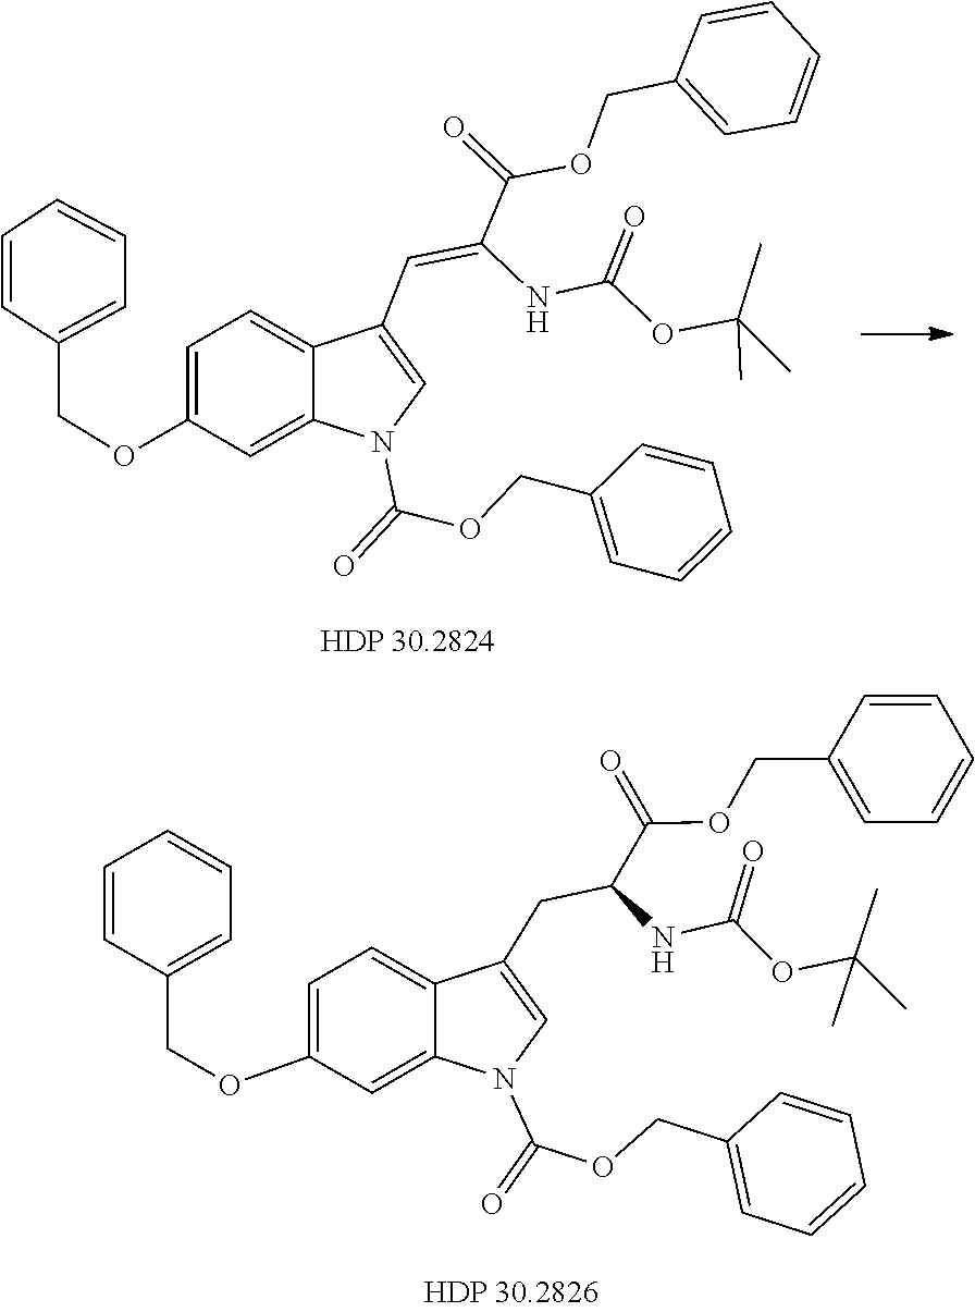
C1(COC2=CC=C3C(=C2)N(C(=O)OCC2=CC=CC=C2)C=C3C=C(NC(OC(C)(C)C)=O)C(OCC2=CC=CC=C2)=O)=CC=CC=C1.C(C1=CC=CC=C1)OC(N1C=C(CC(NC(OC(C)(C)C)=O)C(OCC2=CC=CC=C2)=O)C2=CC=C(OCC3=CC=CC=C3)C=C12)=O
